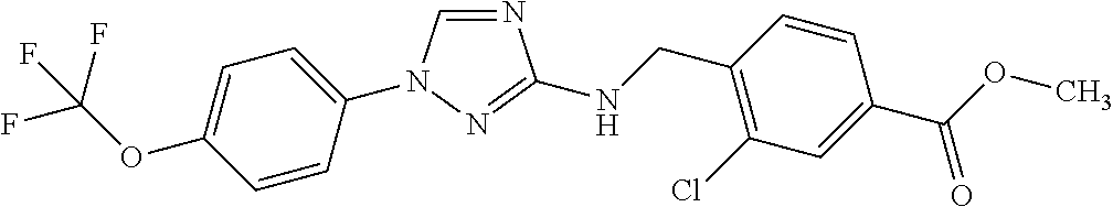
N1=CN(C2=CC=C(OC(F)(F)F)C=C2)N=C1NCC1=C(Cl)C=C(C(OC)=O)C=C1
